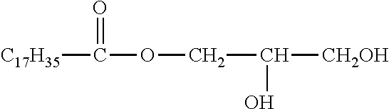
[CH2OH]C(COC([C17H35])=O)O
